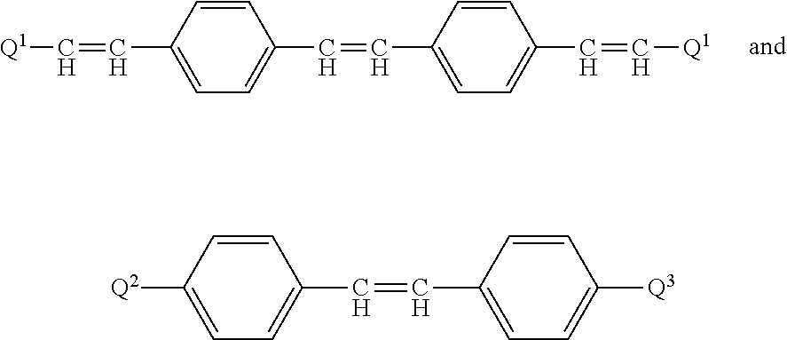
C1=CC(C=C[Q1])=CC=C1C=CC1=CC=C(C=C[Q1])C=C1.C1=CC([Q2])=CC=C1C=CC1=CC=C([Q3])C=C1
